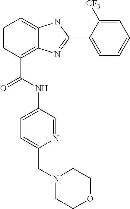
C1=CC(C(NC2=CC=C(CN3CCOCC3)N=C2)=O)=C2C(=C1)NC(C1=CC=CC=C1[CF3])=N2
